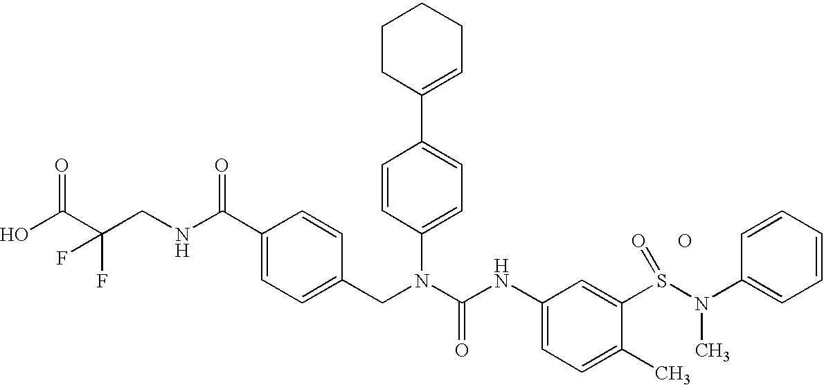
OC(C(CNC(C1=CC=C(CN(C(NC2=CC=C(C)C(S(N(C3=CC=CC=C3)C)=O)=C2)=O)C2=CC=C(C3=CCCCC3)C=C2)C=C1)=O)(F)F)=O.O
